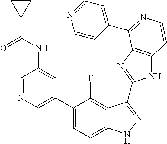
C1=C(C2=CC=C3C(=C2F)C(C2=NC4=C(N2)C=CN=C4C2=CC=NC=C2)=NN3)C=C(NC(C2CC2)=O)C=N1
